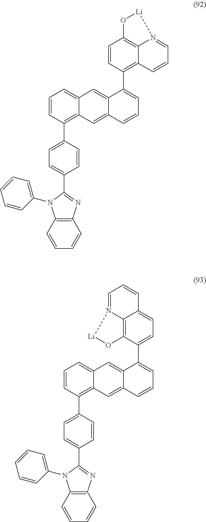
C12=C(C=CC=C1)N(C1=CC=CC=C1)C(C1=CC=C(C3=C4C(=CC=C3)C=C3C(=C4)C=CC=C3C3=C4C5=C(C=C3)O[Li]N5=CC=C4)C=C1)=N2.C12=C(C=CC=C1)N(C1=CC=CC=C1)C(C1=CC=C(C3=C4C(=CC=C3)C=C3C(=C4)C=CC=C3C3=CC=C4C5=C3O[Li]N5=CC=C4)C=C1)=N2
